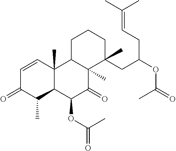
C1=CC2(C)C(C(C)C1=O)C(OC(C)=O)C(=O)C1(C)C2CCCC1(CC(CC=C(C)C)OC(C)=O)C
